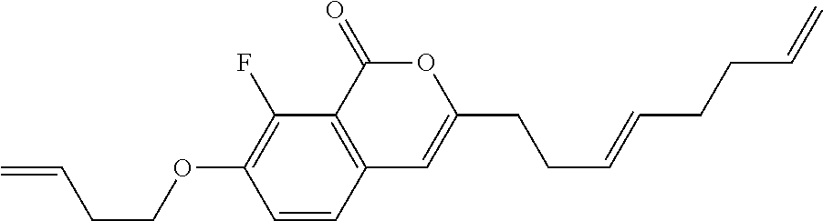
C1=CC2=C(C(F)=C1OCCC=C)C(=O)OC(CCC=CCCC=C)=C2
